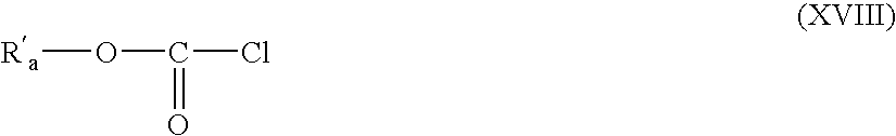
[Ra]OC(Cl)=O
